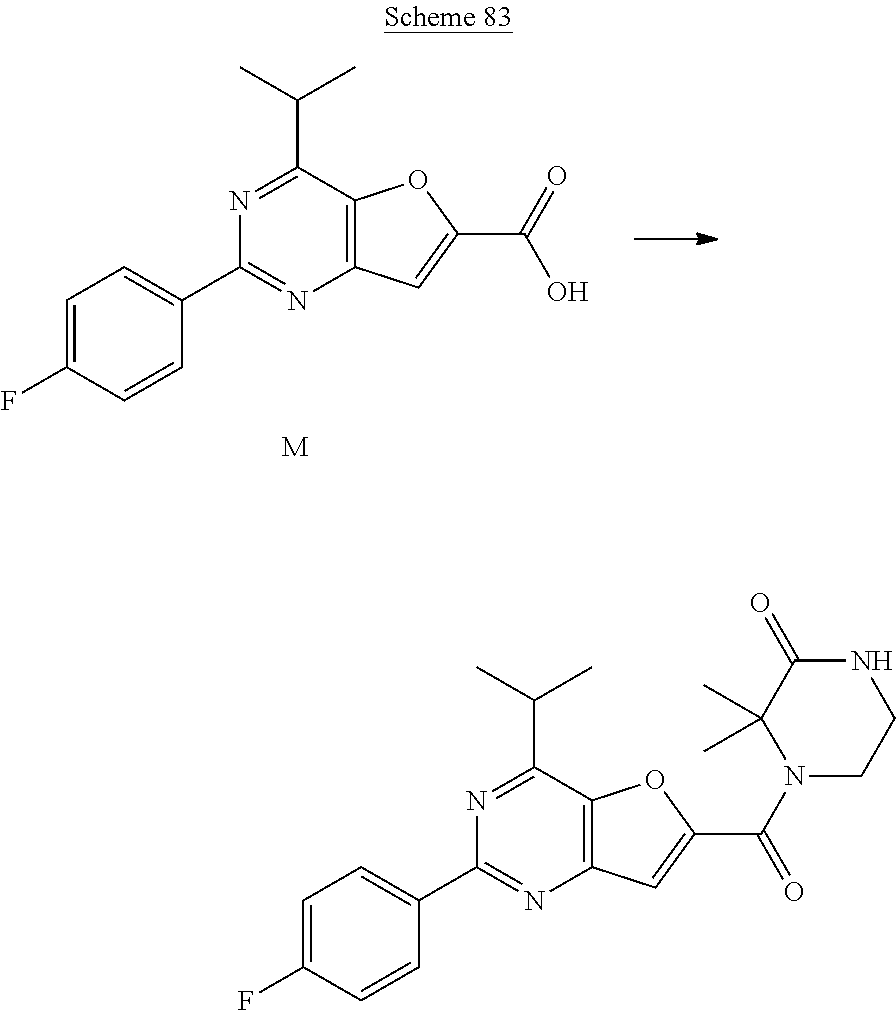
C1(C2=CC=C(F)C=C2)=NC2=C(C(C(C)C)=N1)OC(C(N1CCNC(=O)C1(C)C)=O)=C2.C1(C2=CC=C(F)C=C2)=NC2=C(C(C(C)C)=N1)OC(C(O)=O)=C2.[M]
